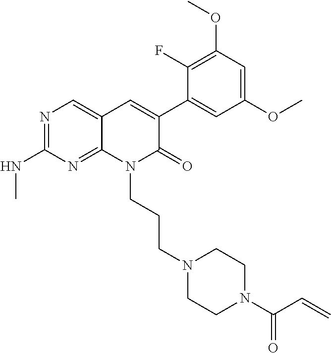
C1(NC)=NC=C2C(=N1)N(CCCN1CCN(C(C=C)=O)CC1)C(=O)C(C1=CC(OC)=CC(OC)=C1F)=C2
